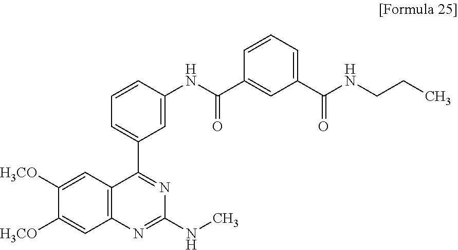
C1([H3CO])=CC2=C(C=C1[H3CO])N=C(NC)N=C2C1=CC=CC(NC(=O)C2=CC(C(=O)NCCC)=CC=C2)=C1
